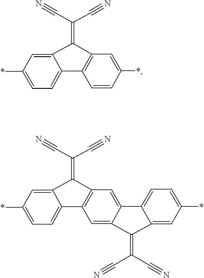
C12=CC=C(*)C=C1C(=C(C#N)C#N)C1=C2C=CC(*)=C1.C12=CC=C(*)C=C1C(=C(C#N)C#N)C1=C2C=C2C(=C1)C1=CC=C(*)C=C1C2=C(C#N)C#N
